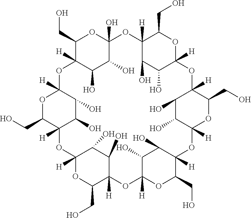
C1(CO)C2([H])C(O)C(O)C(O)(O1)OC1([H])C(O)C(O)C([H])(OC1CO)OC1([H])C(CO)OC([H])(OC3([H])C(CO)OC([H])(OC4([H])C(CO)OC([H])(OC5([H])C(CO)OC([H])(O2)C(O)C5O)C(O)C4O)C(O)C3O)C(O)C1O
